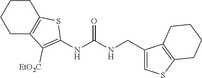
C1CC2=C(CC1)C([EtO2C])=C(NC(NCC1=CSC3=C1CCCC3)=O)S2
